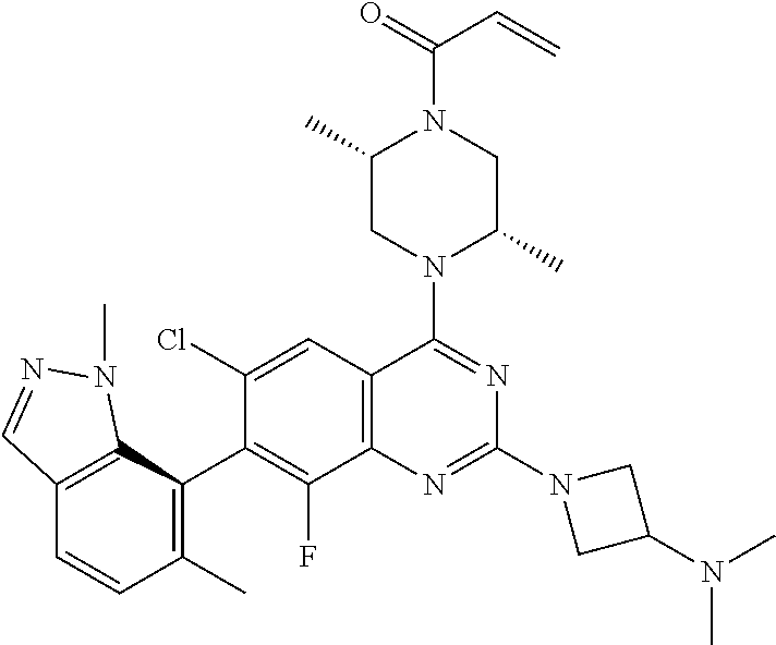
C12=C(C=C(Cl)C(C3=C(C)C=CC4=C3N(C)N=C4)=C1F)C(N1C(C)CN(C(=O)C=C)C(C)C1)=NC(N1CC(N(C)C)C1)=N2
